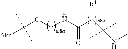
C(C(C(NCOC([Akn])(C)C)=O)[R1])(NC)(C)C
